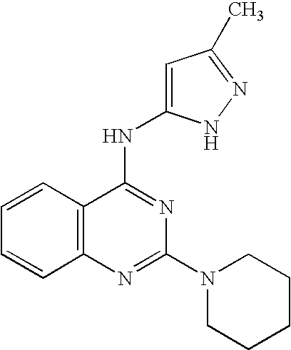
C12=C(N=C(N3CCCCC3)N=C1NC1=CC(C)=NN1)C=CC=C2
